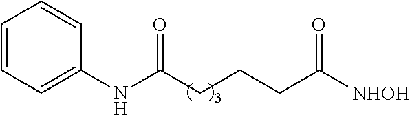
C1=CC=C(NC(CCCC([NHOH])=O)=O)C=C1
